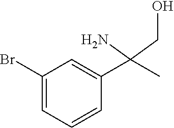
C1(Br)=CC=CC(C(N)(CO)C)=C1
